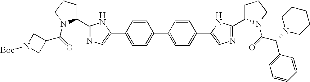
C1(C(=O)N2C(C3=NC=C(C4=CC=C(C5=CC=C(C6=CN=C(C7CCCN7C(C(C7=CC=CC=C7)N7CCCCC7)=O)N6)C=C5)C=C4)N3)CCC2)CN([Boc])C1
